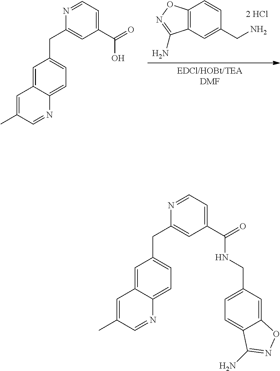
C12=C(C=C(CN)C=C1)C(N)=NO2.[EDCl/HOBt/TEADMF].C1=C2C(=CC=C1CC1=CC(C(=O)O)=CC=N1)N=CC(C)=C2.C1=C2C(=CC=C1CC1=CC(C(=O)NCC3=CC=C4C(=C3)ON=C4N)=CC=N1)N=CC(C)=C2
